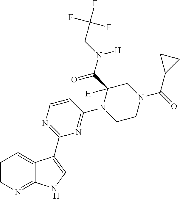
C1=CN=C2C(=C1)C(C1=NC=CC(N3CCN(C(=O)C4CC4)CC3(C(N(CC(F)(F)F)[H])=O)[H])=N1)=CN2.[H]
